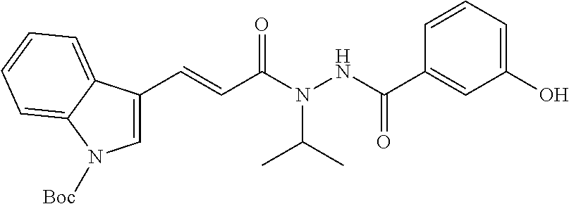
C1=CC=C(O)C=C1C(NN(C(C=CC1=CN([Boc])C2=CC=CC=C12)=O)C(C)C)=O
